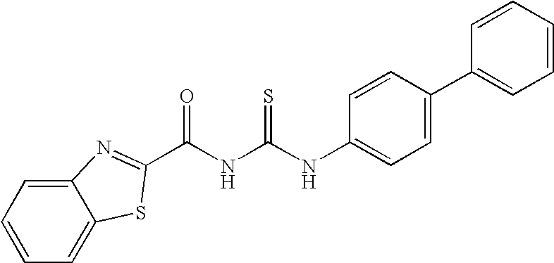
C1(NC(NC(=O)C2=NC3=CC=CC=C3S2)=S)=CC=C(C2=CC=CC=C2)C=C1
